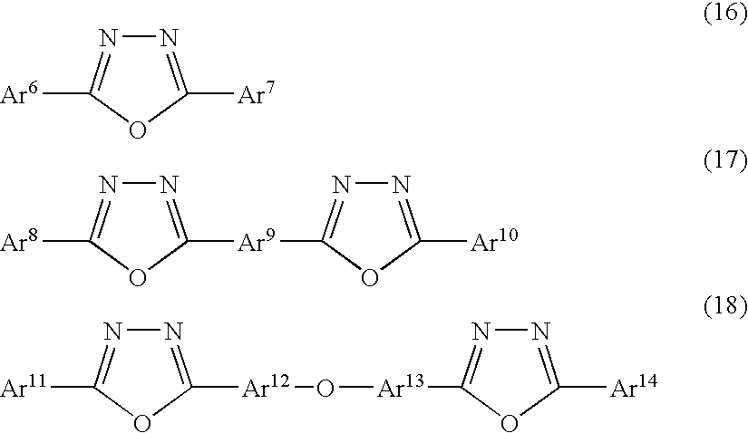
N1=C([Ar7])OC([Ar6])=N1.N1=C([Ar9]C2=NN=C([Ar10])O2)OC([Ar8])=N1.N1=C([Ar12]O[Ar13]C2=NN=C([Ar14])O2)OC([Ar11])=N1
